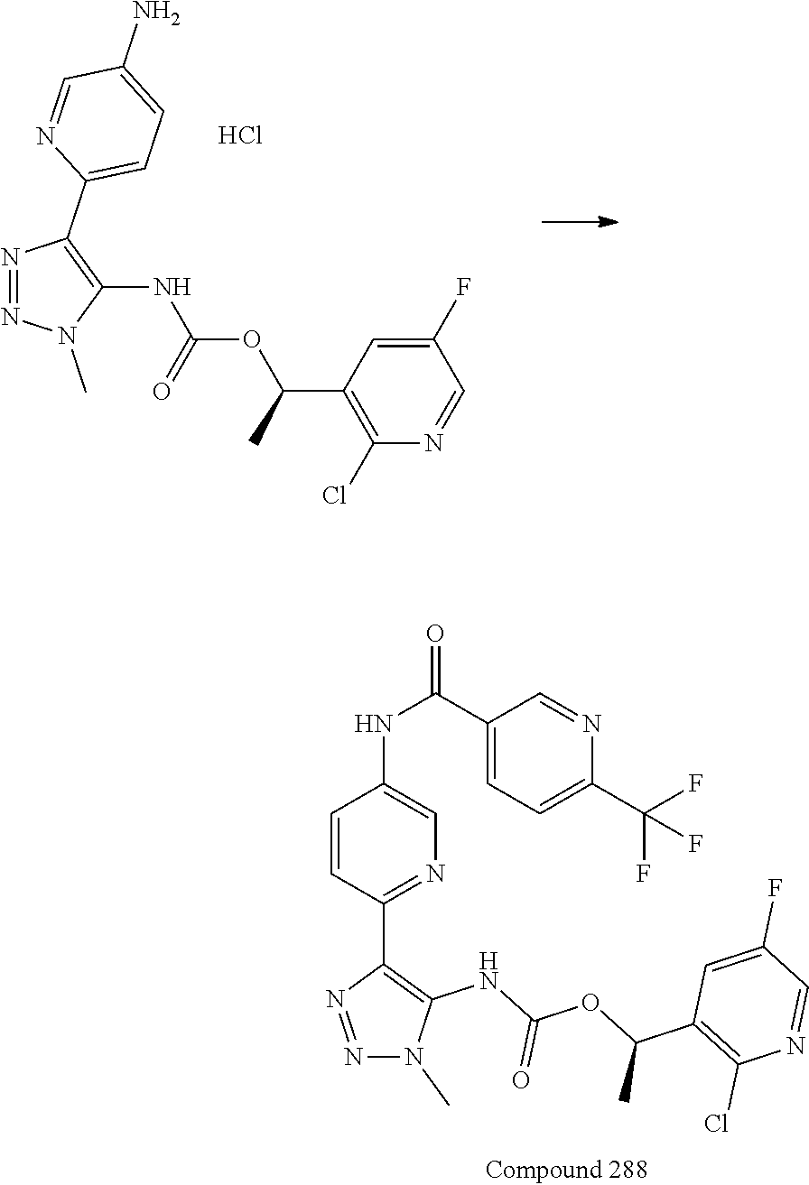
C1(Cl)=C(C(OC(NC2=C(C3=CC=C(N)C=N3)N=NN2C)=O)C)C=C(F)C=N1.Cl.N(C1=CN=C(C2=C(NC(OC(C3=C(Cl)N=CC(F)=C3)C)=O)N(C)N=N2)C=C1)C(C1=CC=C(C(F)(F)F)N=C1)=O
